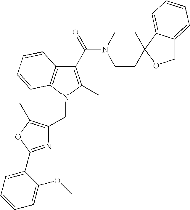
C1(C(=O)N2CCC3(C4=CC=CC=C4CO3)CC2)=C(C)N(CC2=C(C)OC(C3=CC=CC=C3OC)=N2)C2=C1C=CC=C2
